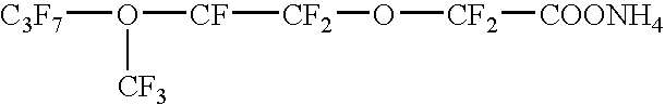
O([C3F7])([CF][CF2]O[CF2][COONH4])[CF3]
